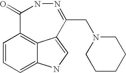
C1=CC=C2C3=C1C(=O)NN=C(CN1CCCCC1)C3=CN2
